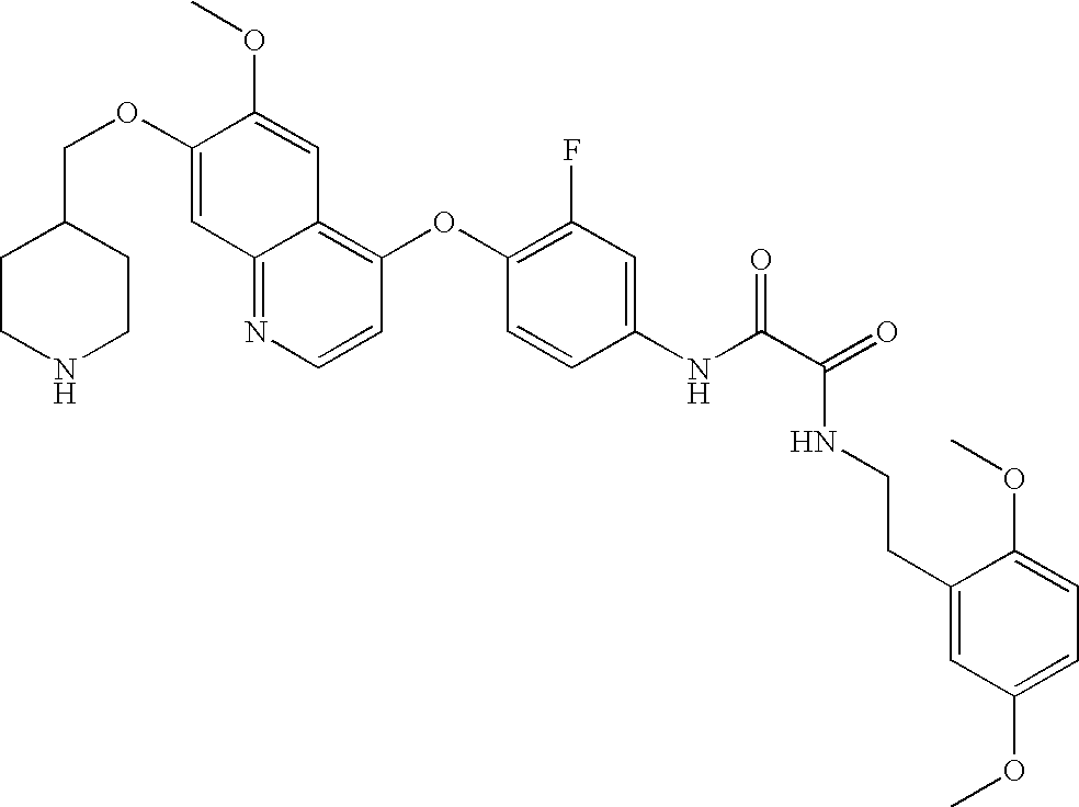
C12=NC=CC(OC3=C(F)C=C(NC(C(=O)NCCC4=CC(OC)=CC=C4OC)=O)C=C3)=C1C=C(OC)C(OCC1CCNCC1)=C2
